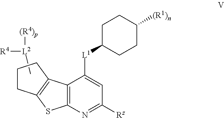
[R4][L2]([(R4)p])C.C12=C(N=C([Rz])C=C1[L1]C1CCC([(R1)n])CC1)SC1=C2CCC1
